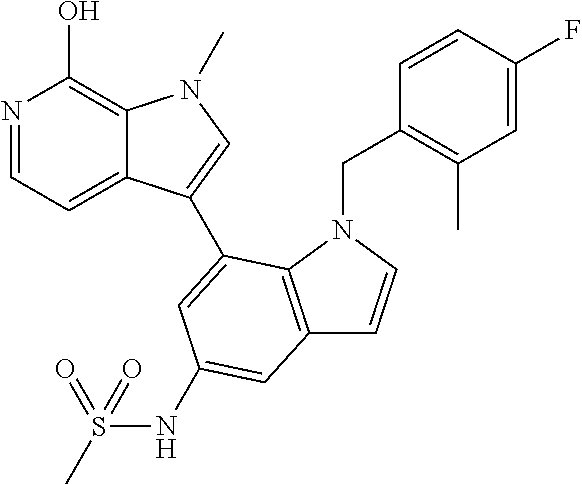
N1=CC=C2C(=C1O)N(C)C=C2C1=CC(NS(C)(=O)=O)=CC2=C1N(CC1=C(C)C=C(F)C=C1)C=C2
